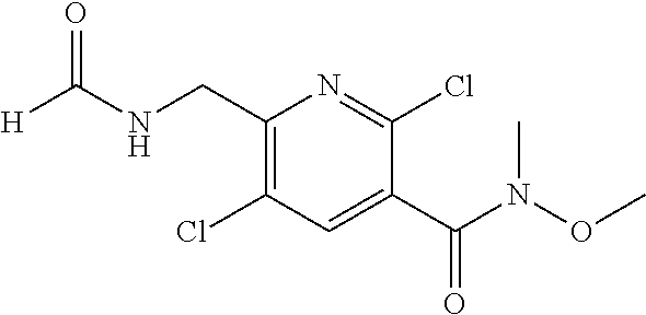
C1(CNC([H])=O)=C(Cl)C=C(C(N(OC)C)=O)C(Cl)=N1
